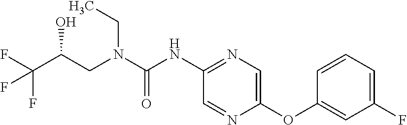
C(O)(CN(CC)C(=O)NC1=NC=C(OC2=CC(F)=CC=C2)N=C1)C(F)(F)F
